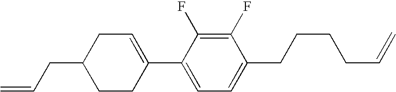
C1(F)=C(F)C(C2=CCC(CC=C)CC2)=CC=C1CCCCC=C
